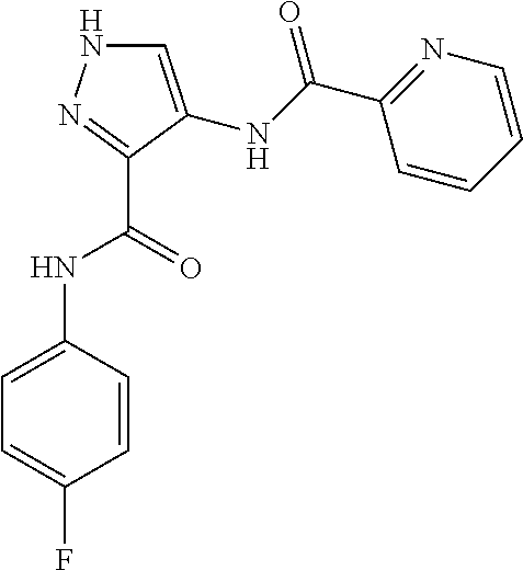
C1=C(NC(C2=NC=CC=C2)=O)C(C(=O)NC2=CC=C(F)C=C2)=NN1
